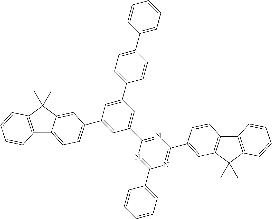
C12=C(C(C)(C)C3=CC(C4=CC(C5=NC(C6=CC7=C(C8=C(C7(C)C)C=CC=C8)C=C6)=NC(C6=CC=CC=C6)=N5)=CC(C5=CC=C(C6=CC=CC=C6)C=C5)=C4)=CC=C13)C=CC=C2
